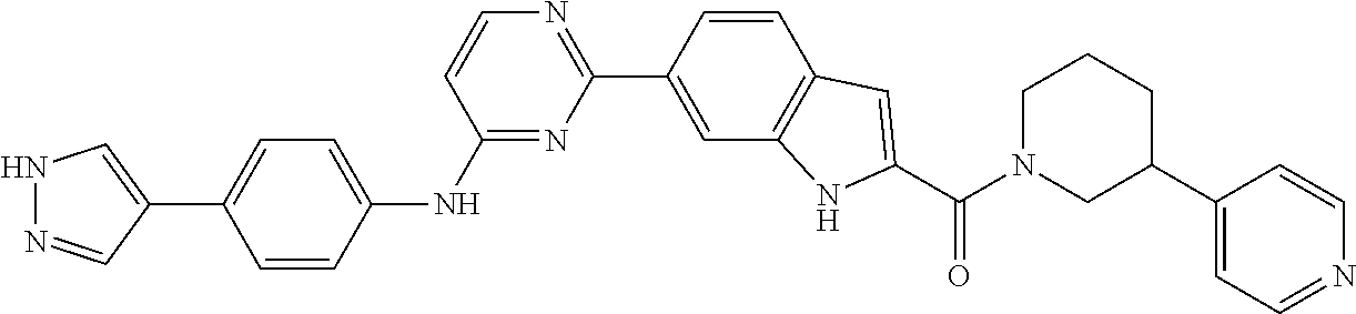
C1=CC(C2=NC=CC(NC3=CC=C(C4=CNN=C4)C=C3)=N2)=CC2=C1C=C(C(N1CC(C3=CC=NC=C3)CCC1)=O)N2
